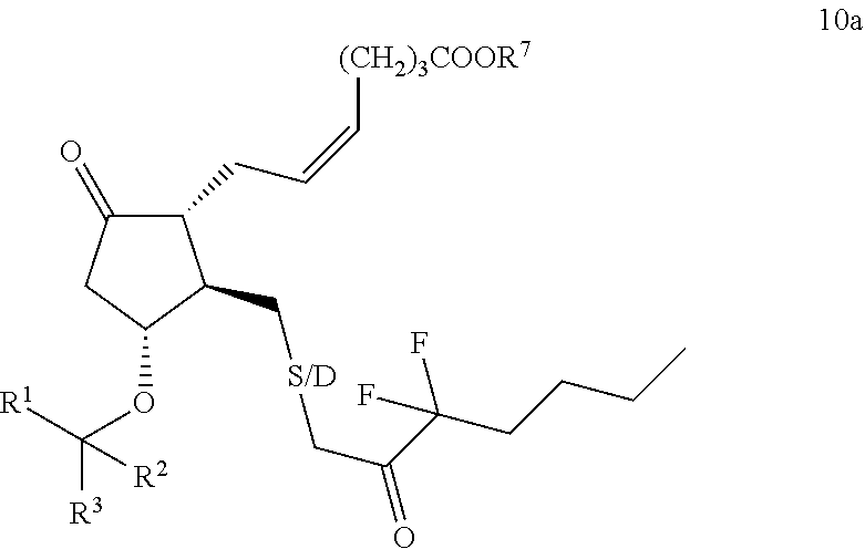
C1(=O)C(CC=C[(CH2)3COOR7])C(C[S/D]CC(=O)C(CCCC)(F)F)C(OC([R1])([R3])[R2])C1
